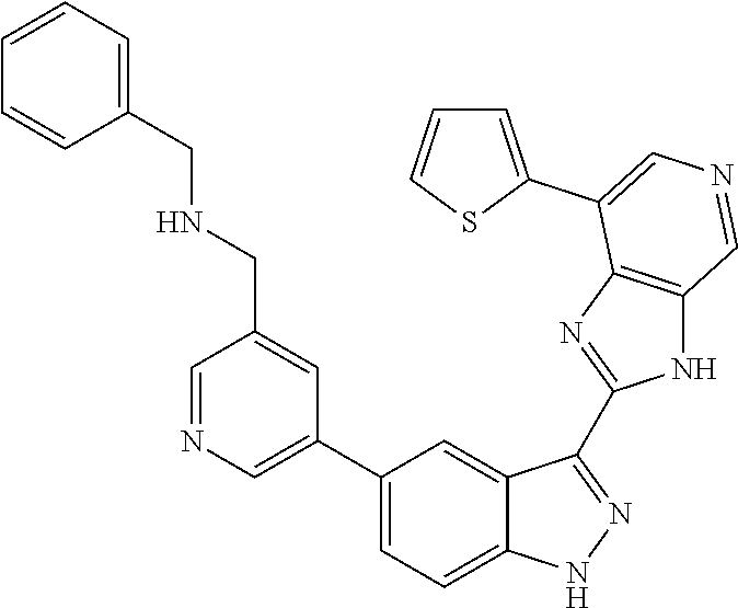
C1(C2=CN=CC(CNCC3=CC=CC=C3)=C2)=CC=C2C(=C1)C(C1=NC3=C(N1)C=NC=C3C1=CC=CS1)=NN2
